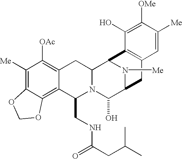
C1([Me])=C2C(=C3C(=C1[OAc])CC1N(C3CNC(=O)CC(C)C)C(O)C3N([Me])C1C1=C(C3)C=C([Me])C([OMe])=C1O)OCO2
